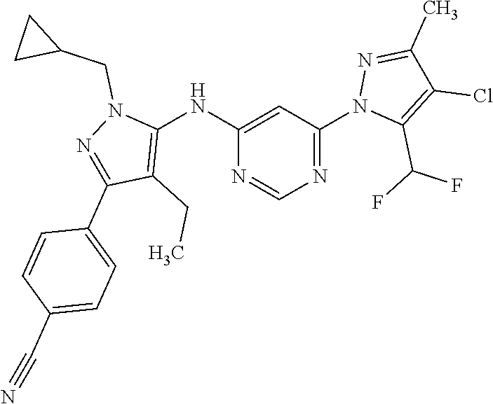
C1(NC2=C(CC)C(C3=CC=C(C#N)C=C3)=NN2CC2CC2)=CC(N2C(C(F)F)=C(Cl)C(C)=N2)=NC=N1
